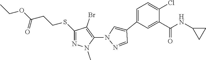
C1(C2=CC=C(Cl)C(C(=O)NC3CC3)=C2)=CN(C2=C(Br)C(SCCC(OCC)=O)=NN2C)N=C1
